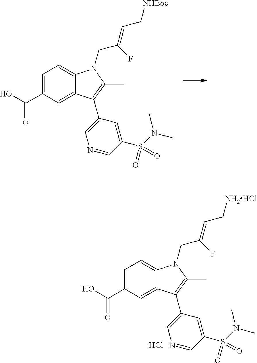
C1=C(C(O)=O)C=C2C(=C1)N(CC(=CC[NHBoc])F)C(C)=C2C1=CN=CC(S(N(C)C)(=O)=O)=C1.C1=C(C(O)=O)C=C2C(=C1)N(CC(=CC[NH2HCl])F)C(C)=C2C1=CN=CC(S(N(C)C)(=O)=O)=C1.Cl
